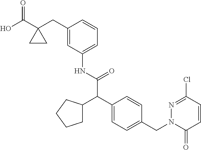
N(C(=O)C(C1=CC=C(CN2C(=O)C=CC(Cl)=N2)C=C1)C1CCCC1)C1=CC=CC(CC2(C(O)=O)CC2)=C1
